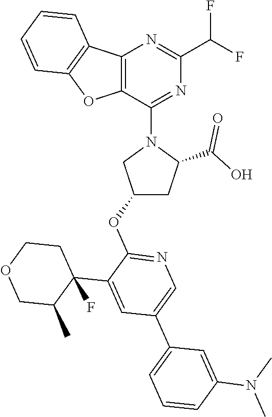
C12=C(C(N3CC(OC4=NC=C(C5=CC=CC(N(C)C)=C5)C=C4C4(F)C(C)COCC4)CC3C(O)=O)=NC(C(F)F)=N1)OC1=C2C=CC=C1
